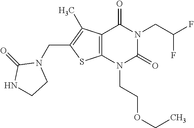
C12=C(N(CCOCC)C(=O)N(CC(F)F)C1=O)SC(CN1C(=O)NCC1)=C2C
